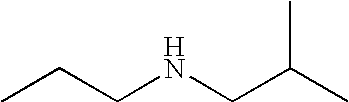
CCCNCC(C)C
